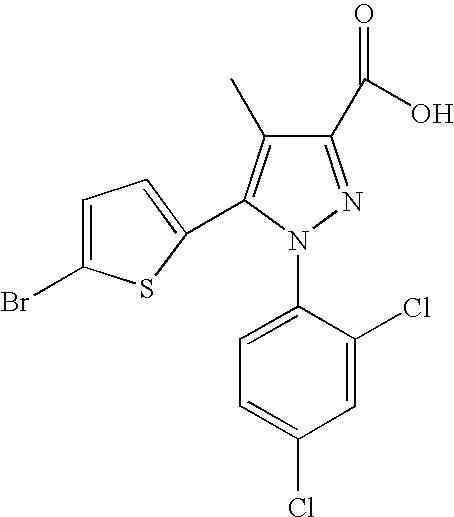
C1=C(Cl)C(N2N=C(C(O)=O)C(C)=C2C2=CC=C(Br)S2)=CC=C1Cl
